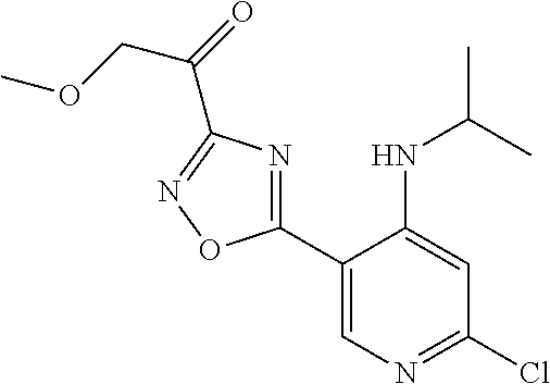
C1(C2=CN=C(Cl)C=C2NC(C)C)=NC(C(=O)COC)=NO1
